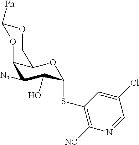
C12C([N3])C(O)C(SC3=C([NC])N=CC(Cl)=C3)OC1COC([Ph])O2
